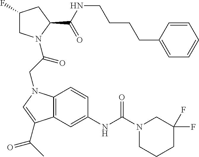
C12=C(C=C(NC(N3CCCC(F)(F)C3)=O)C=C1)C(C(C)=O)=CN2CC(=O)N1CC(F)CC1C(NCCCCC1=CC=CC=C1)=O
